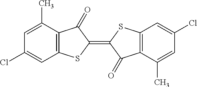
C12=C(C(C)=CC(Cl)=C1)C(=O)C(=C1C(=O)C3=C(S1)C=C(Cl)C=C3C)S2
